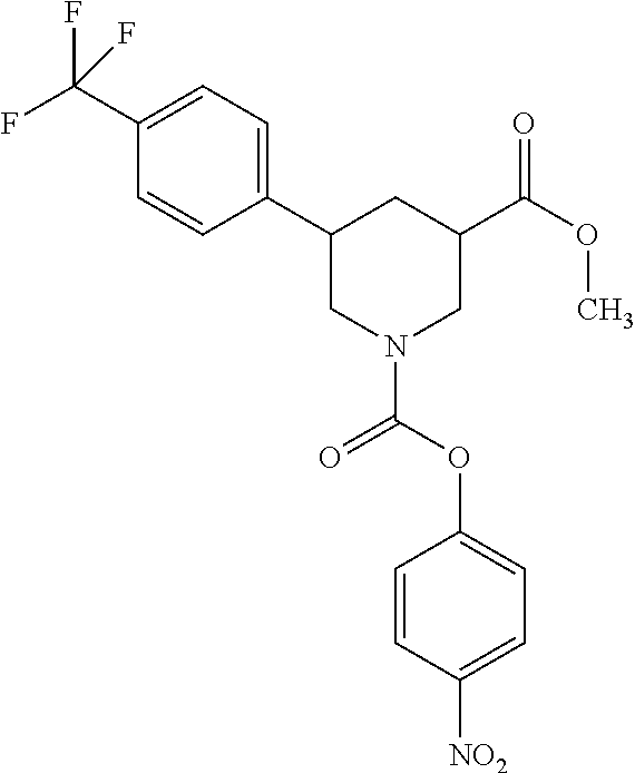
C1(C(F)(F)F)=CC=C(C2CN(C(OC3=CC=C([NO2])C=C3)=O)CC(C(OC)=O)C2)C=C1
